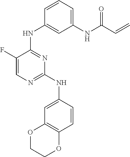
N(C1=NC=C(F)C(NC2=CC(NC(=O)C=C)=CC=C2)=N1)C1=CC2=C(C=C1)OCCO2
